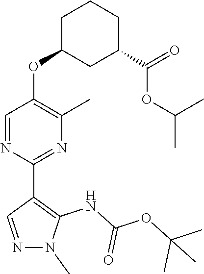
CN1N=CC(C2=NC(C)=C(OC3CCCC(C(=O)OC(C)C)C3)C=N2)=C1NC(OC(C)(C)C)=O
